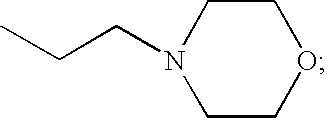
C1COCCN1CCC
